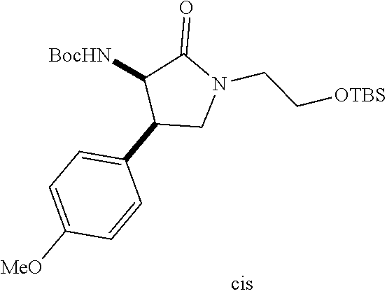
C1(C2CN(CC[OTBS])C(=O)C2[BocHN])=CC=C([MeO])C=C1
